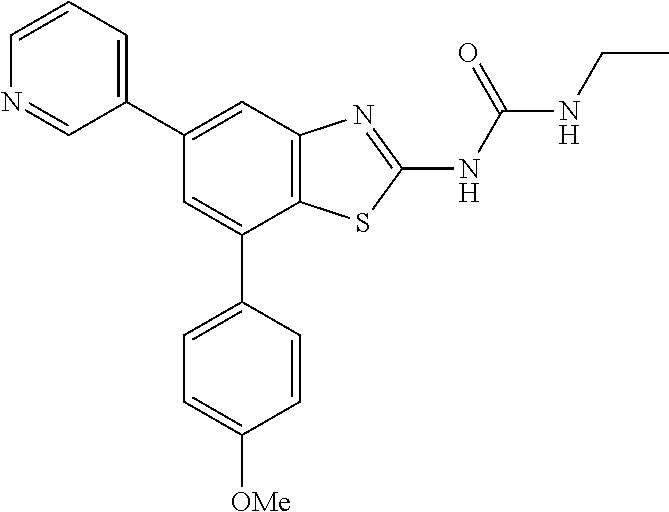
C12=C(C=C(C3=CC=CN=C3)C=C1C1=CC=C([OMe])C=C1)N=C(NC(NCC)=O)S2
